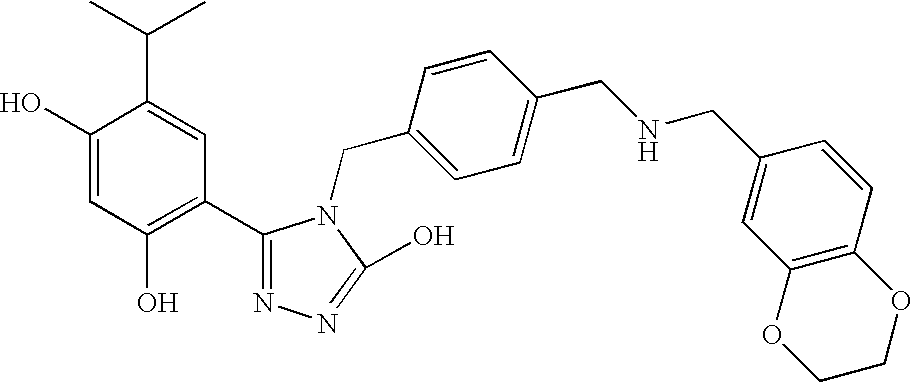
C1(O)=CC(O)=C(C2=NN=C(O)N2CC2=CC=C(CNCC3=CC4=C(C=C3)OCCO4)C=C2)C=C1C(C)C
